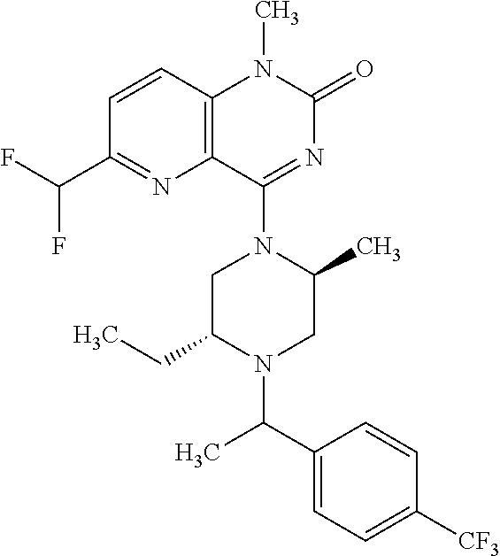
C12=C(C(N3CC(CC)N(C(C4=CC=C([CF3])C=C4)C)CC3C)=NC(=O)N1C)N=C(C(F)F)C=C2
